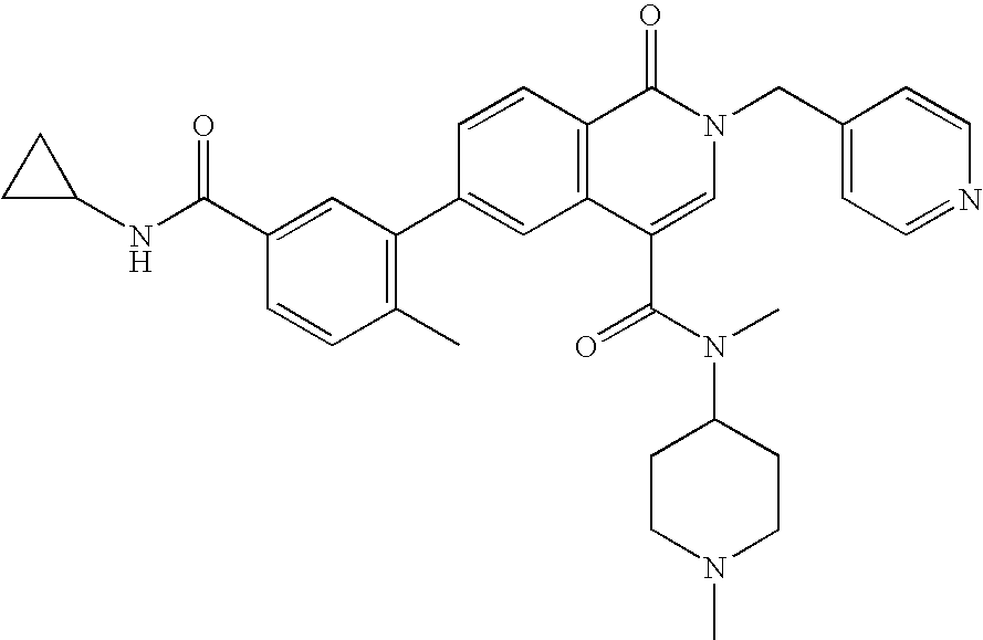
C1=C(C(NC2CC2)=O)C=CC(C)=C1C1=CC2=C(C=C1)C(=O)N(CC1=CC=NC=C1)C=C2C(N(C1CCN(C)CC1)C)=O
